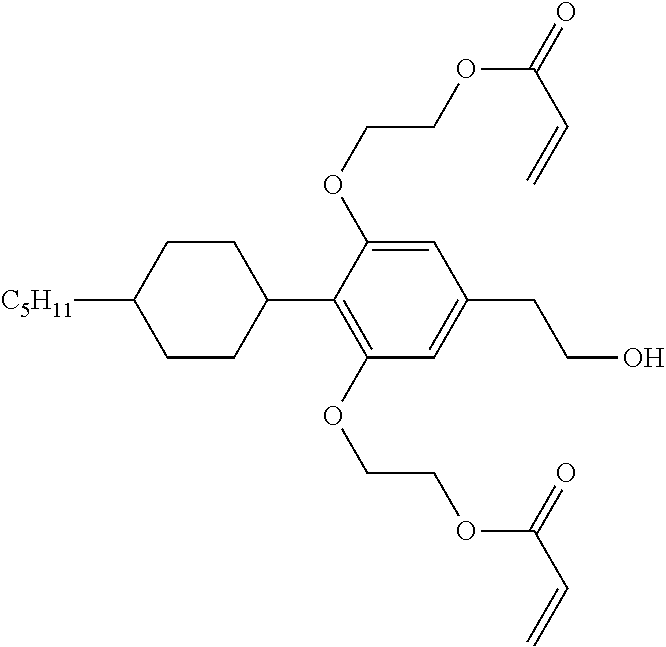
C1CC([C5H11])CCC1C1=C(OCCOC(C=C)=O)C=C(CCO)C=C1OCCOC(=O)C=C
